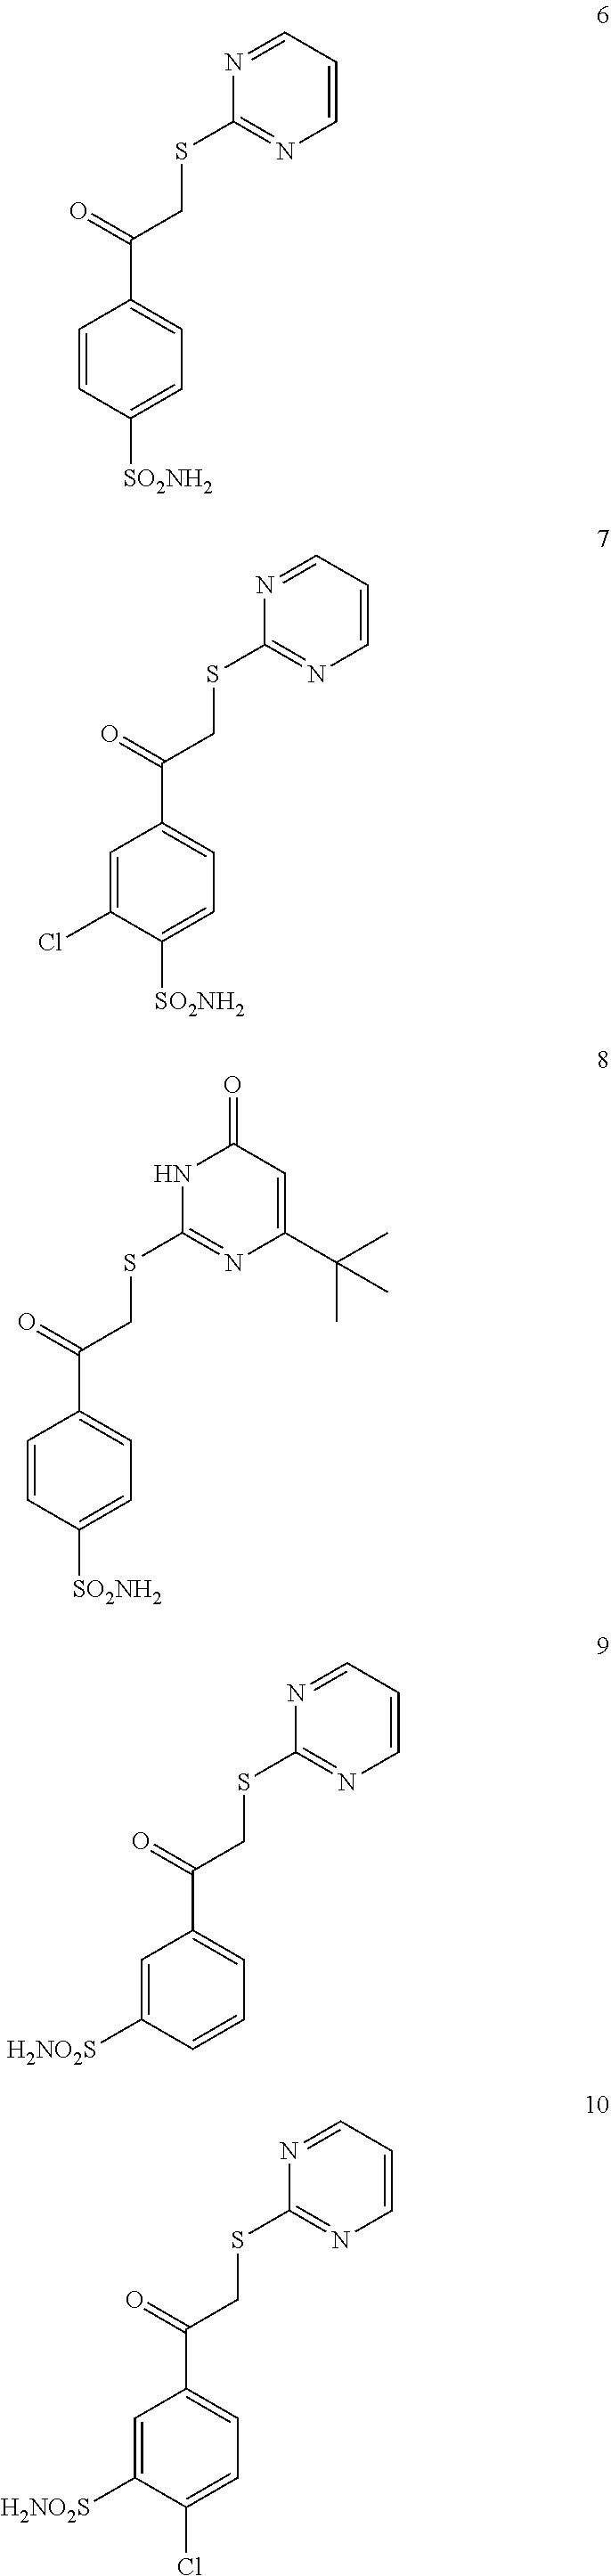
C1=C(Cl)C([SO2NH2])=CC=C1C(=O)CSC1=NC=CC=N1.C1=CC([SO2NH2])=CC=C1C(=O)CSC1=NC(C(C)(C)C)=CC(=O)N1.C1=C([H2NO2S])C=CC=C1C(=O)CSC1=NC=CC=N1.C1=C([H2NO2S])C(Cl)=CC=C1C(=O)CSC1=NC=CC=N1.C1=CC([SO2NH2])=CC=C1C(=O)CSC1=NC=CC=N1
